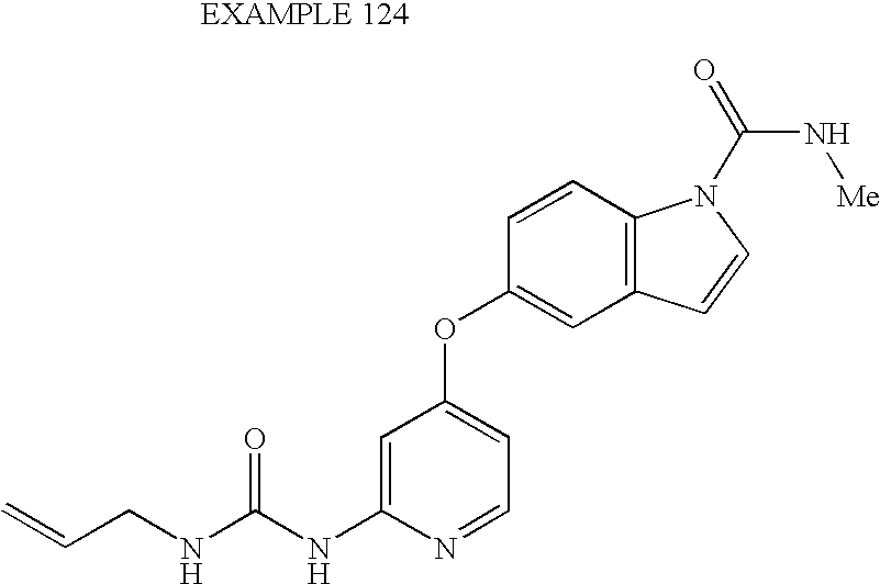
C1=C(NC(NCC=C)=O)N=CC=C1OC1=CC2=C(C=C1)N(C(=O)N[Me])C=C2
